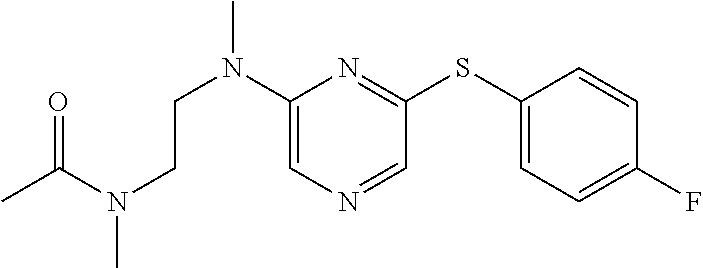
C1(N(CCN(C(C)=O)C)C)=CN=CC(SC2=CC=C(F)C=C2)=N1
